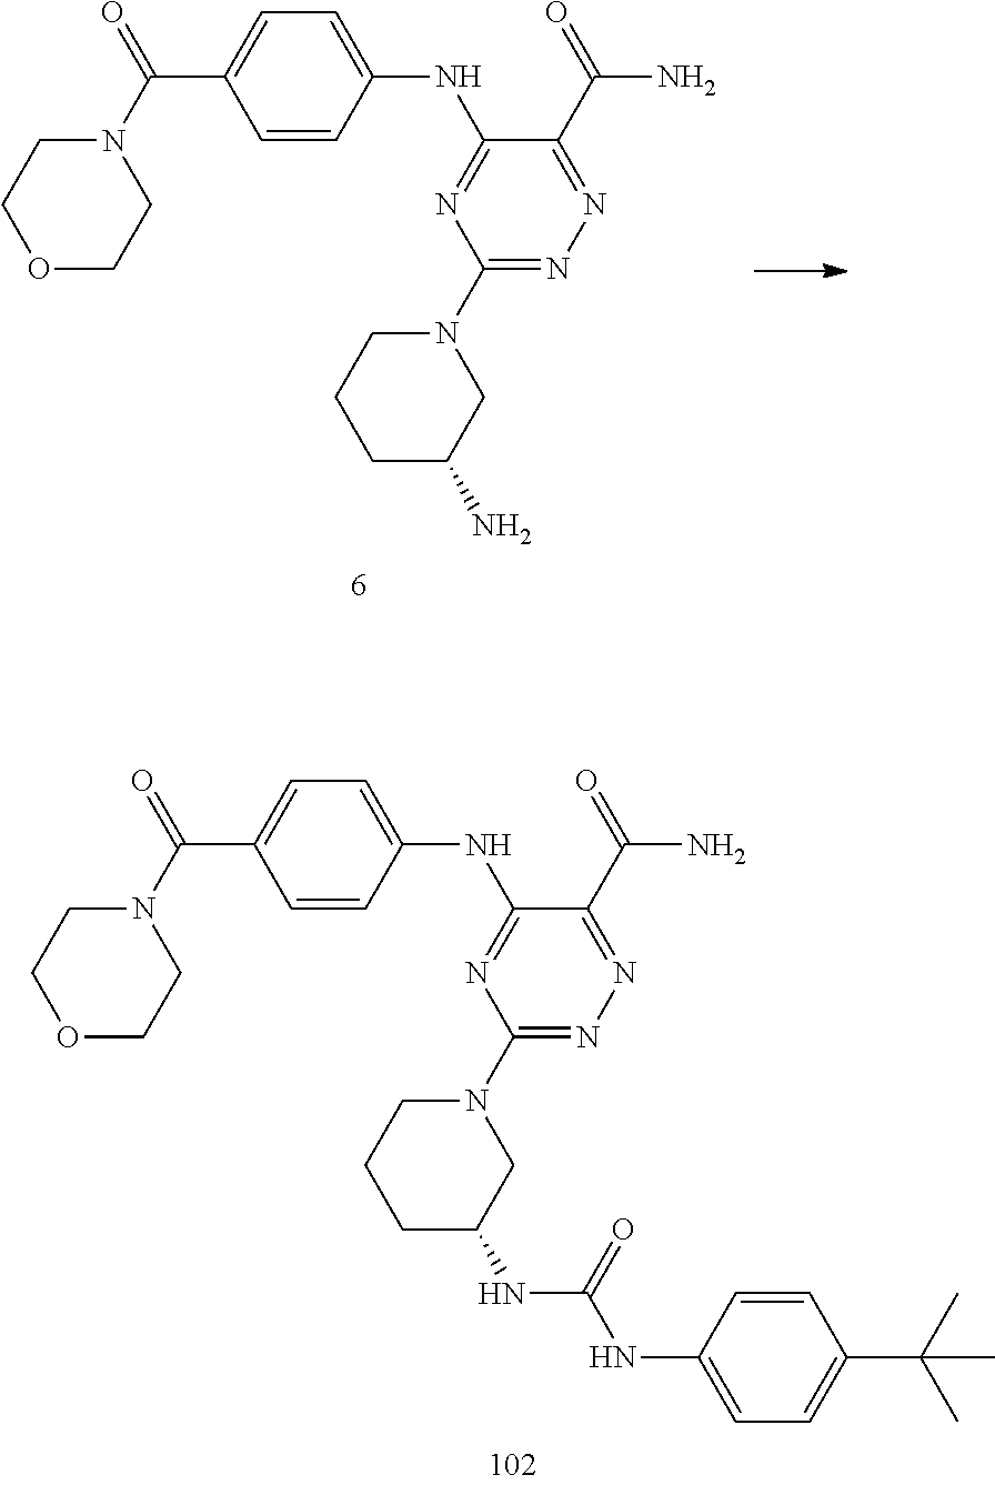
N(C1=NC(N2CCCC(N)C2)=NN=C1C(=O)N)C1=CC=C(C(N2CCOCC2)=O)C=C1.N(C1=NC(N2CCCC(NC(=O)NC3=CC=C(C(C)(C)C)C=C3)C2)=NN=C1C(=O)N)C1=CC=C(C(N2CCOCC2)=O)C=C1
